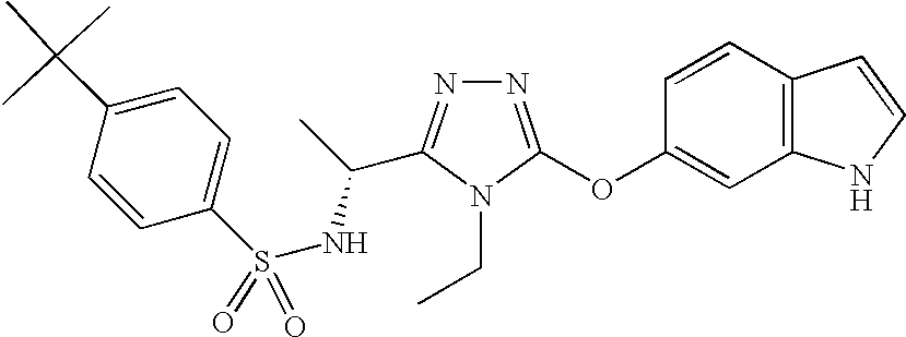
N1=C(OC2=CC3=C(C=C2)C=CN3)N(CC)C(C(NS(C2=CC=C(C(C)(C)C)C=C2)(=O)=O)C)=N1
